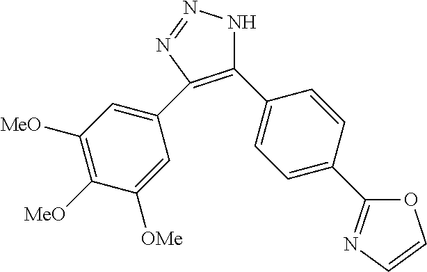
C1(C2=CC=C(C3=NC=CO3)C=C2)=C(C2=CC([MeO])=C([MeO])C([OMe])=C2)N=NN1
